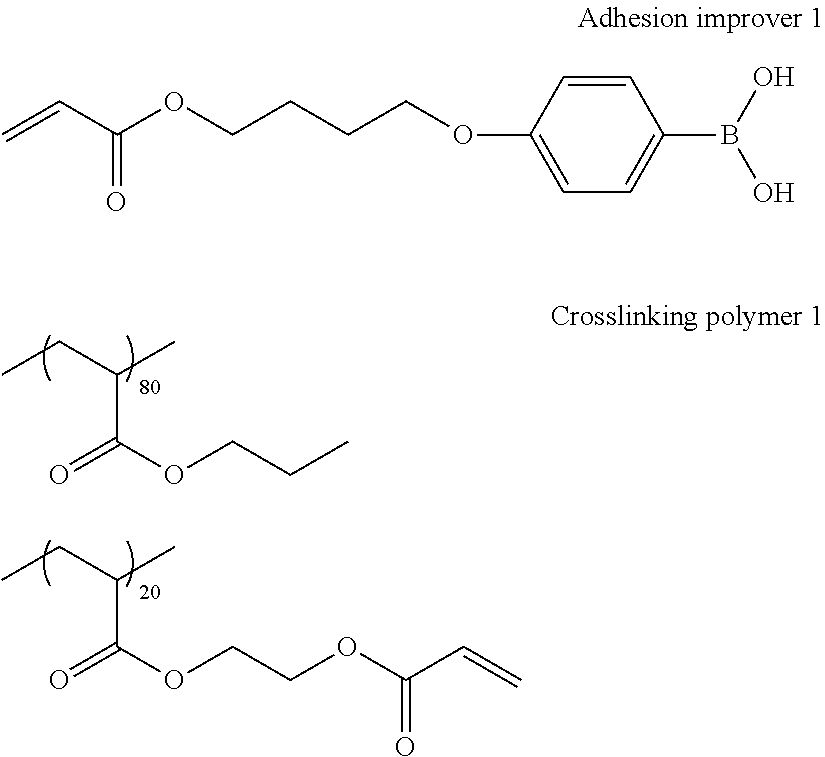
O=C(OCCC)C(CC)C.O=C(OCCOC(C=C)=O)C(CC)C.C1=CC(OCCCCOC(C=C)=O)=CC=C1B(O)O
